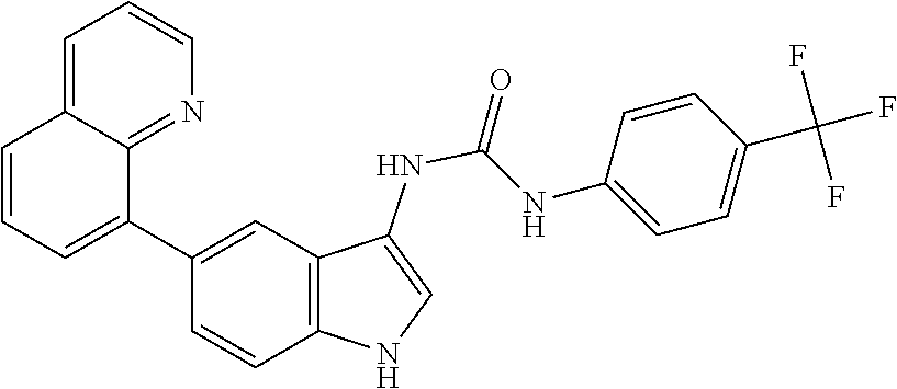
C1=CC2=CC=CN=C2C(C2=CC3=C(NC=C3NC(NC3=CC=C(C(F)(F)F)C=C3)=O)C=C2)=C1
